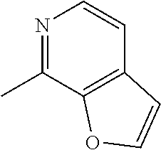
N1=C(C)C2=C(C=C1)C=CO2
